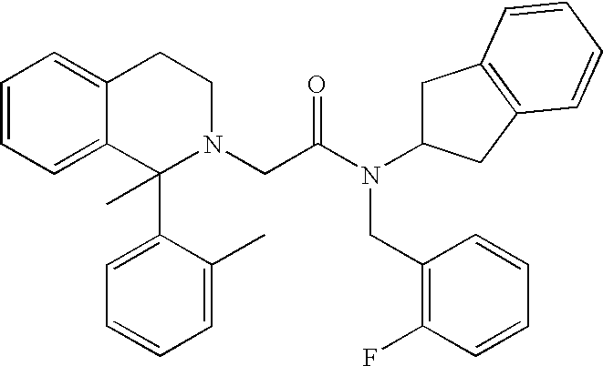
C1=CC=C2C(=C1)CCN(CC(N(C1CC3=C(C1)C=CC=C3)CC1=C(F)C=CC=C1)=O)C2(C1=CC=CC=C1C)C
